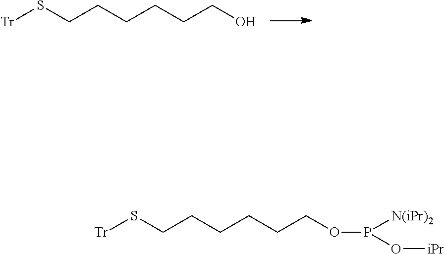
[Tr]SCCCCCCO.[Tr]SCCCCCCOP(O[iPr])[N(iPr)2]
